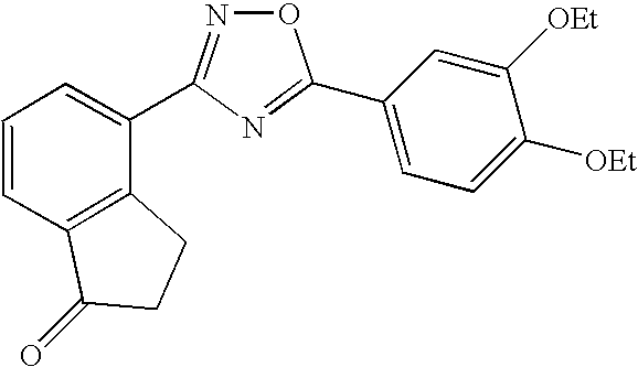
C12=C(CCC1=O)C(C1=NOC(C3=CC=C([OEt])C([OEt])=C3)=N1)=CC=C2
